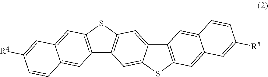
C12=C(SC3=C1C=C1C(=C3)C3=C(S1)C=C1C(=C3)C=CC([R5])=C1)C=C1C(=C2)C=CC([R4])=C1
